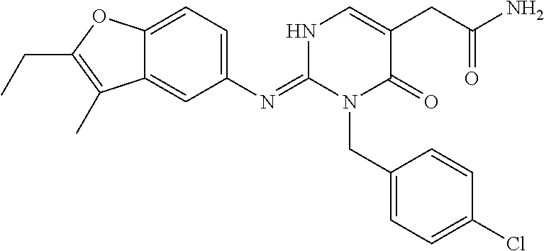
C1(N=C2N(CC3=CC=C(Cl)C=C3)C(=O)C(CC(N)=O)=CN2)=CC=C2C(=C1)C(C)=C(CC)O2
